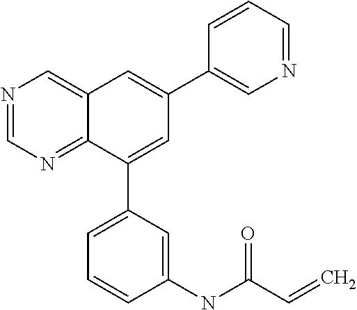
C1=NC=C2C(=N1)C(C1=CC=CC(NC(C=C)=O)=C1)=CC(C1=CN=CC=C1)=C2
